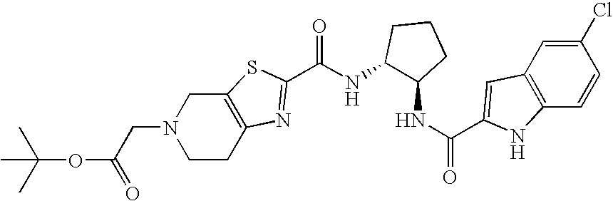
N1(CC(OC(C)(C)C)=O)CCC2=C(C1)SC(C(NC1C(NC(=O)C3=CC4=C(C=CC(Cl)=C4)N3)CCC1)=O)=N2
